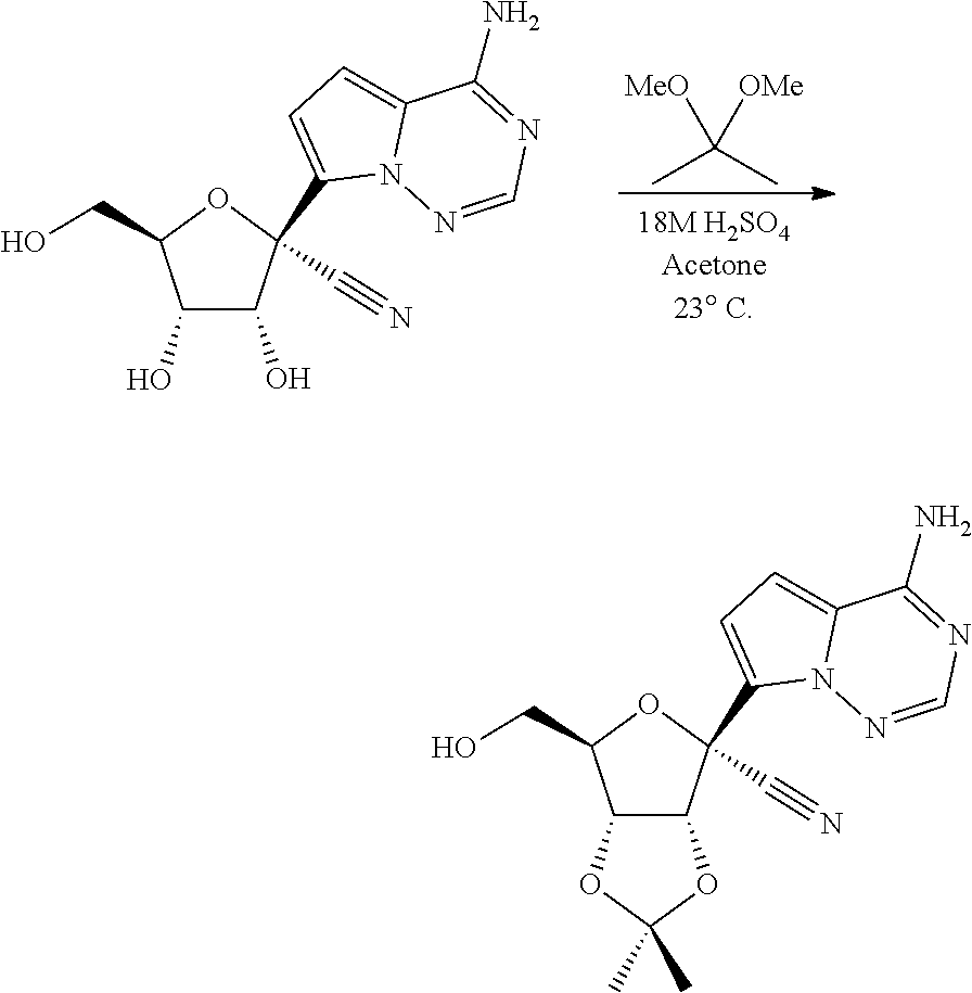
C1(N)=NC=NN2C1=CC=C2C1(C#N)C(O)C(O)C(CO)O1.C(C)(C)([MeO])[OMe].C1(N)=NC=NN2C1=CC=C2C1(C#N)C2C(C(CO)O1)OC(C)(C)O2
